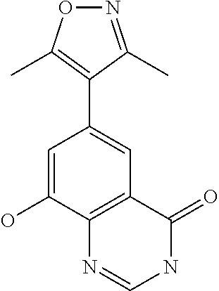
C1(C2=CC3=C(C(O)=C2)N=CNC3=O)=C(C)ON=C1C
